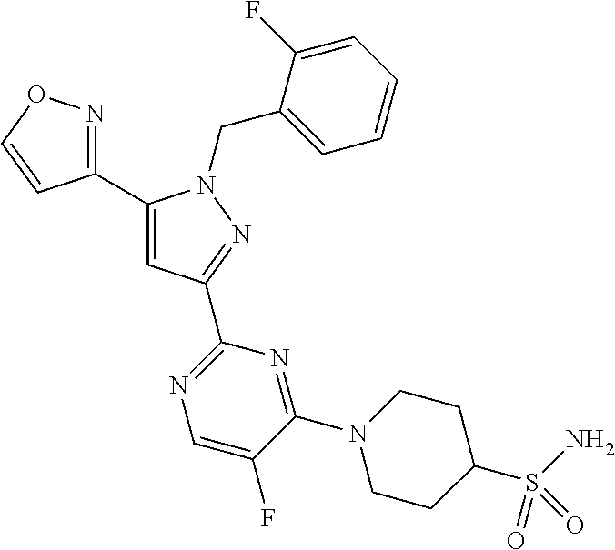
C1(C2=NOC=C2)=CC(C2=NC=C(F)C(N3CCC(S(N)(=O)=O)CC3)=N2)=NN1CC1=CC=CC=C1F
